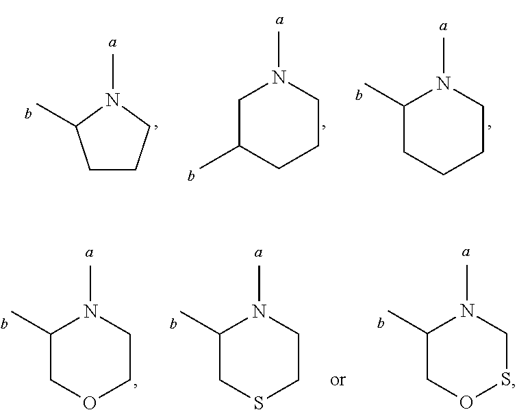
C1C(C)CCCN1C.C1CCN(C)C1C.C1(C)CCCCN1C.C1(C)CSCCN1C.C1(C)COSCN1C.C1(C)COCCN1C
